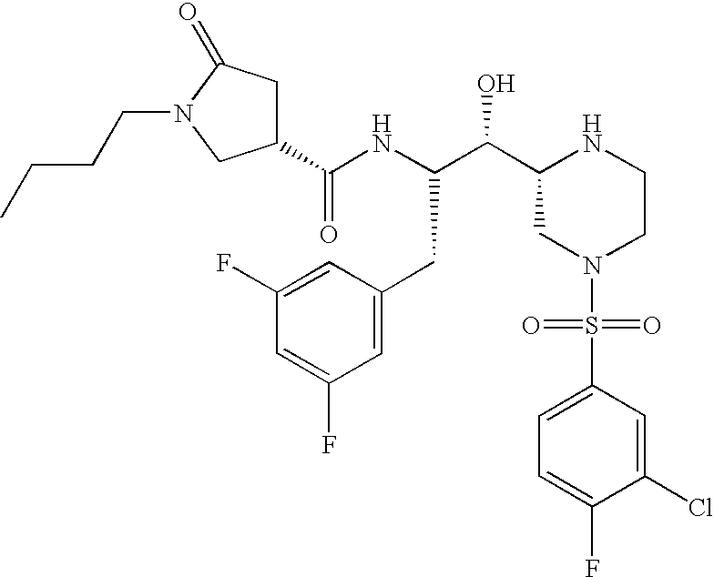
C1(C(NC(C(C2CN(S(=O)(=O)C3=CC=C(F)C(Cl)=C3)CCN2)O)CC2=CC(F)=CC(F)=C2)=O)CC(=O)N(CCCC)C1
